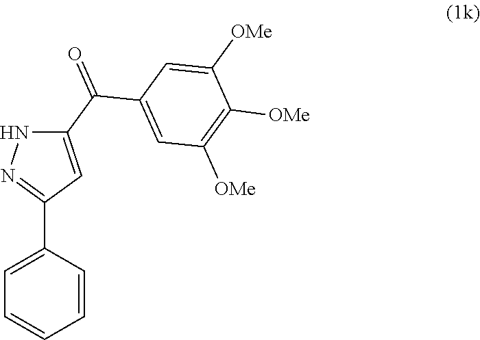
C1=C(C2=NNC(C(=O)C3=CC([OMe])=C([OMe])C([OMe])=C3)=C2)C=CC=C1
